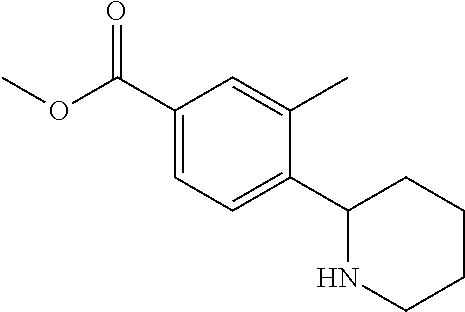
C1(C(OC)=O)=CC=C(C2NCCCC2)C(C)=C1
